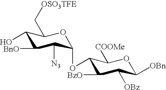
C1(O)C([BnO])C([N3])C(OC2C([BzO])C([OBz])C([OBn])OC2[COOMe])OC1C[OSO3TFE]
